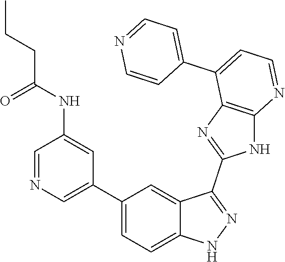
C1=NC=C(C2=CC=C3C(=C2)C(C2=NC4=C(N2)N=CC=C4C2=CC=NC=C2)=NN3)C=C1NC(CCC)=O
